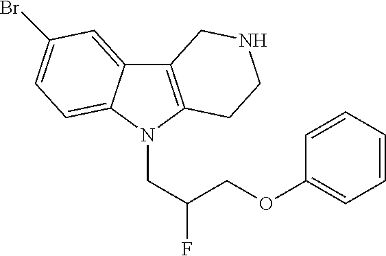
C12=C(N(CC(F)COC3=CC=CC=C3)C3=CC=C(Br)C=C13)CCNC2
